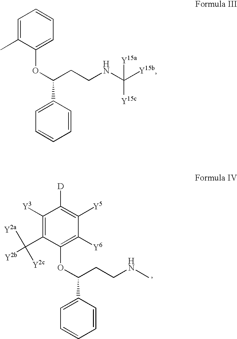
C1([Y3])=C(C([Y2a])([Y2c])[Y2b])C(OC(CCNC)C2=CC=CC=C2)=C([Y6])C([Y5])=C1[D].C1=C(C)C(OC(CCNC([Y15b])([Y15a])[Y15c])C2=CC=CC=C2)=CC=C1
